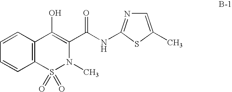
C1=CC=CC2=C1C(O)=C(C(NC1=NC=C(C)S1)=O)N(C)S2(=O)=O
